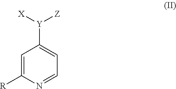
C1=C([R])N=CC=C1[Y]([X])[Z]
